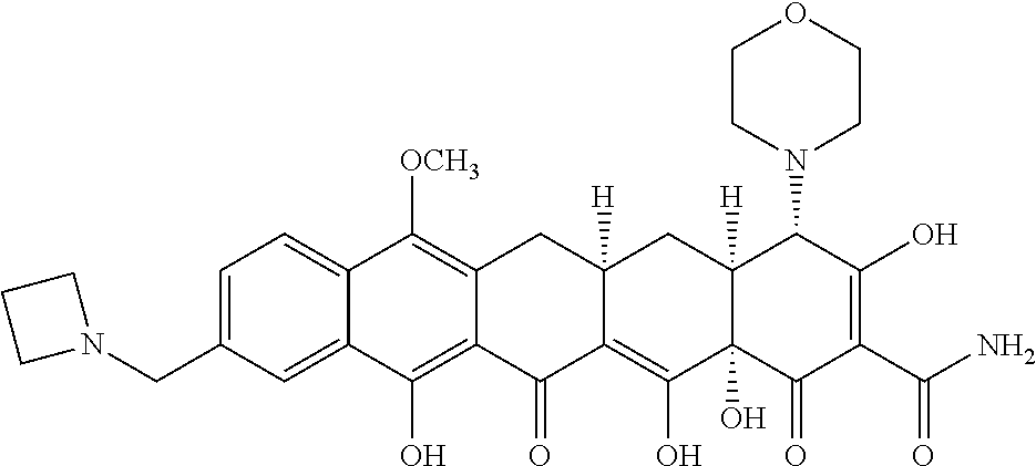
C12=C(O)C3=CC(CN4CCC4)=CC=C3C([OCH3])=C1CC1([H])C(=C(O)C3(O)C([H])(C1)C(N1CCOCC1)C(O)=C(C(N)=O)C3=O)C2=O
